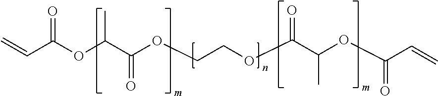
O=C(OC(C(OCCOC(C(OC(C=C)=O)C)=O)=O)C)C=C
